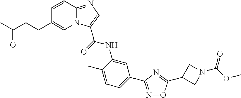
N1=C(C2=CC=C(C)C(NC(=O)C3=CN=C4N3C=C(CCC(=O)C)C=C4)=C2)N=C(C2CN(C(=O)OC)C2)O1
